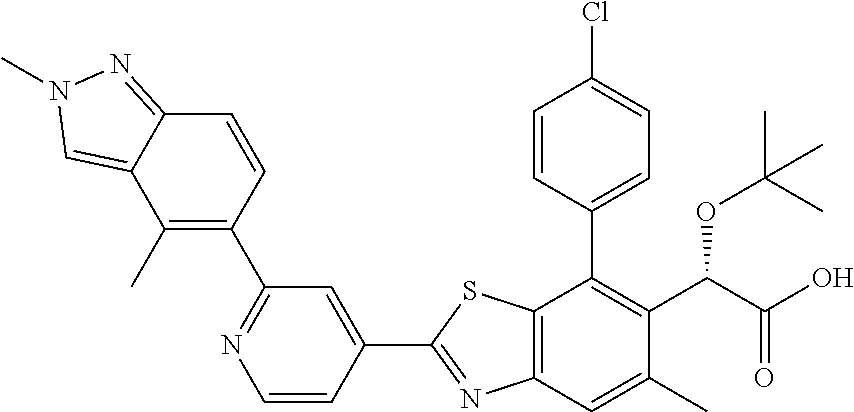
C1=CC(C2=C(C(OC(C)(C)C)C(=O)O)C(C)=CC3=C2SC(C2=CC(C4=C(C)C5=CN(C)N=C5C=C4)=NC=C2)=N3)=CC=C1Cl
